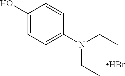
Br.C1(O)=CC=C(N(CC)CC)C=C1
